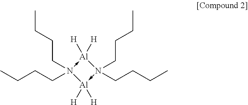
CCCCN1(CCCC)->[Al]([H])([H])N(CCCC)(CCCC)->[Al]1([H])[H]
